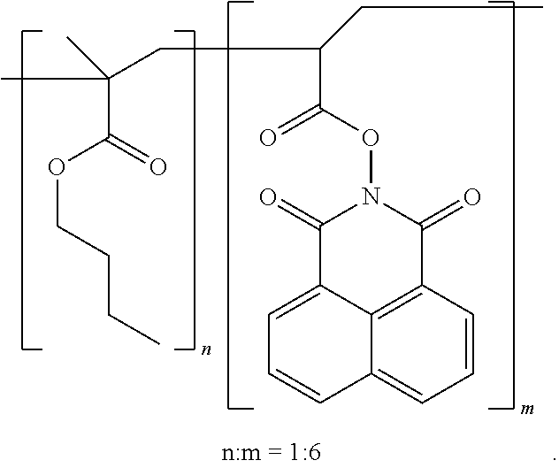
CC(C(OCCCC)=O)(C)CC(C(ON1C(=O)C2=C3C(=CC=C2)C=CC=C3C1=O)=O)CC
